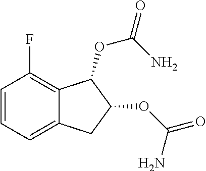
C1=CC=C2C(=C1F)C(OC(=O)N)C(OC(N)=O)C2
